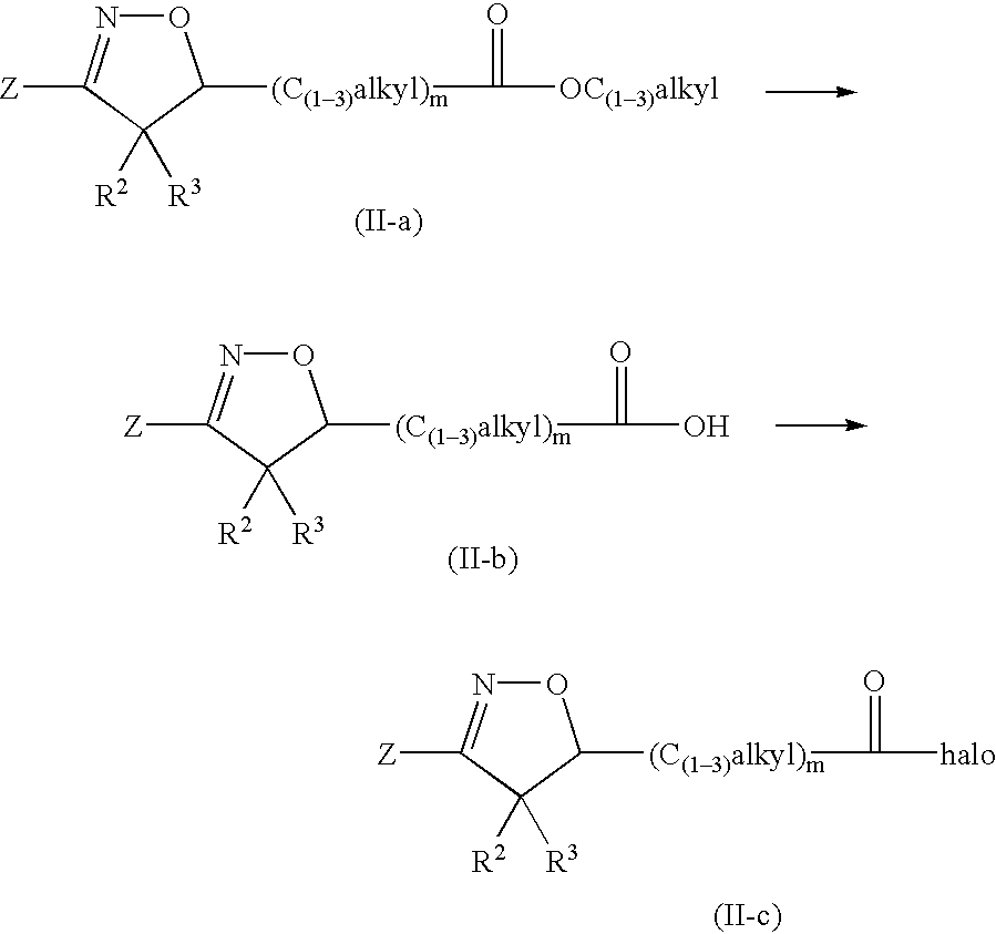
O1N=C([Z])C([R2])([R3])C1[(C(13)alkyl)m]C([OC(13)alkyl])=O.O1N=C([Z])C([R2])([R3])C1[(C(13)alkyl)m]C(O)=O.O1N=C([Z])C([R2])([R3])C1[(C(13)alkyl)m]C([halo])=O
